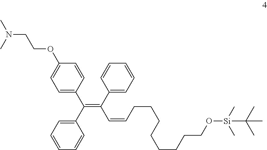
N(CCOC1=CC=C(C(C2=CC=CC=C2)=C(C2=CC=CC=C2)C=CCCCCCCCCO[Si](C(C)(C)C)(C)C)C=C1)(C)C
